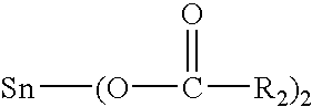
[Sn][(O]C([R2)2])=O
